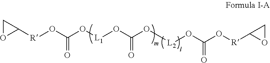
[L2](OC(O[R]C1OC1)=O)OC(=O)O[L1]OC(O[R]C1CO1)=O
